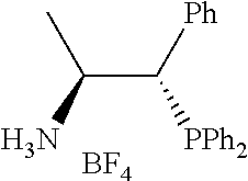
C(C(C)N)([PPh2])[Ph].[BF4]
